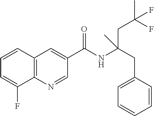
C1=CC2=C(C(F)=C1)N=CC(C(NC(CC1=CC=CC=C1)(CC(C)(F)F)C)=O)=C2
